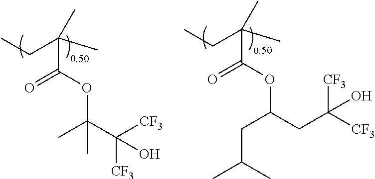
C(C(C)(C)CC)(OC(C([CF3])([CF3])O)(C)C)=O.C(C(C)(C)CC)(OC(CC([CF3])([CF3])O)CC(C)C)=O
